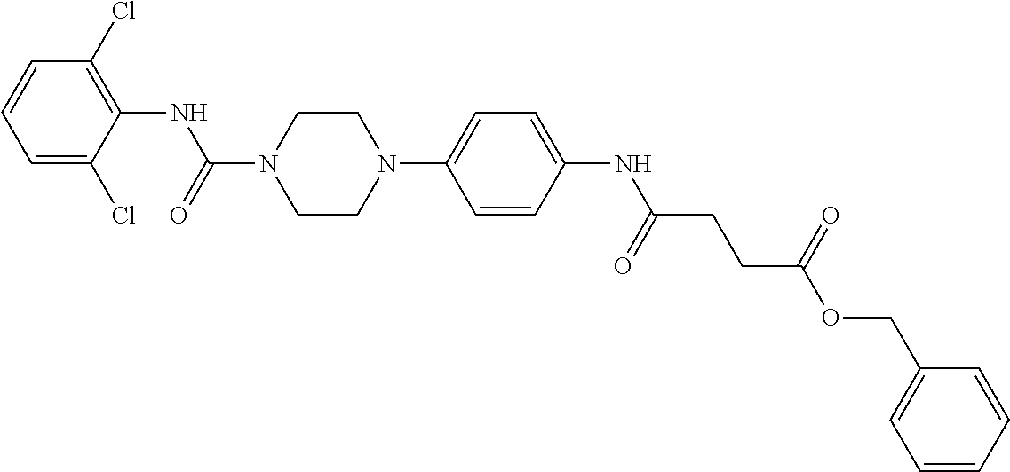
N1(C(NC2=C(Cl)C=CC=C2Cl)=O)CCN(C2=CC=C(NC(CCC(OCC3=CC=CC=C3)=O)=O)C=C2)CC1
